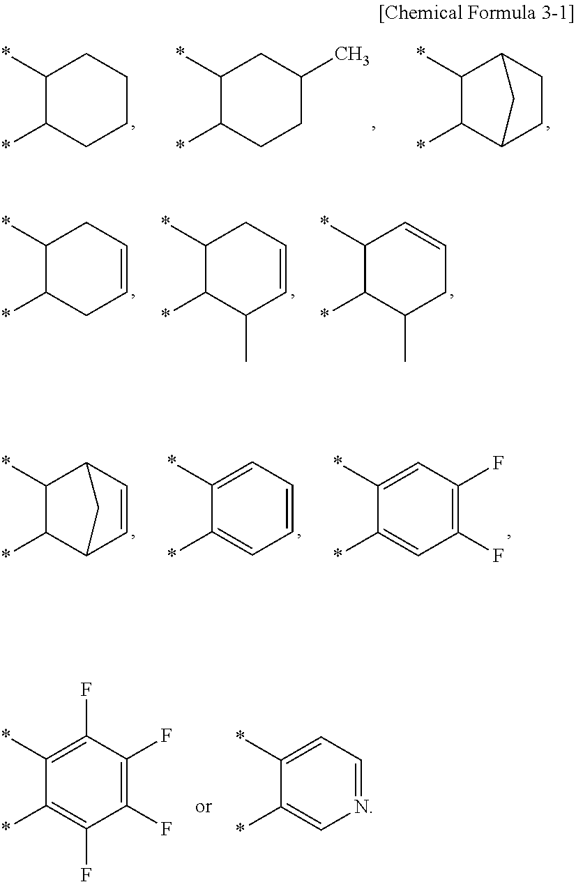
C1(*)C(*)C2CCC1C2.C1(*)C(*)CCC(C)C1.C1(*)C(*)CCCC1.C1(*)C(*)CC=CC1.C1(*)C(*)C(C)C=CC1.C1(*)C(*)C(C)CC=C1.C1(*)C(*)C2C=CC1C2.C1(*)=CC=CC=C1*.C1(*)=CC(F)=C(F)C=C1*.C1(*)=C(F)C(F)=C(F)C(F)=C1*.C1(*)=CC=NC=C1*
